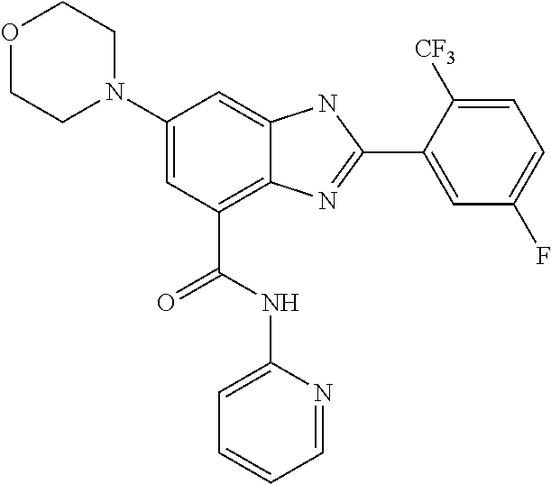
C1(N2CCOCC2)=CC(C(NC2=CC=CC=N2)=O)=C2C(=C1)NC(C1=CC(F)=CC=C1[CF3])=N2
